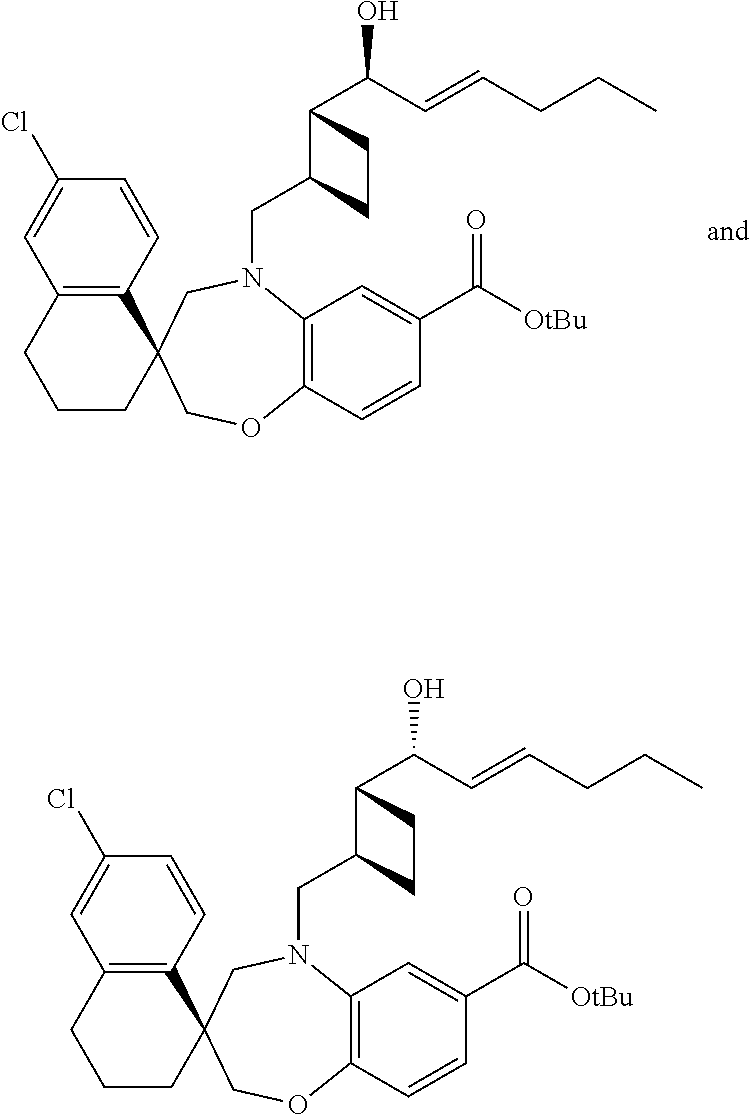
C12=C(C=CC(Cl)=C1)C1(CCC2)COC2=C(N(CC3C(C(C=CCCC)O)CC3)C1)C=C(C([OtBu])=O)C=C2.C12=C(C=CC(Cl)=C1)C1(CCC2)COC2=C(N(CC3C(C(C=CCCC)O)CC3)C1)C=C(C([OtBu])=O)C=C2
